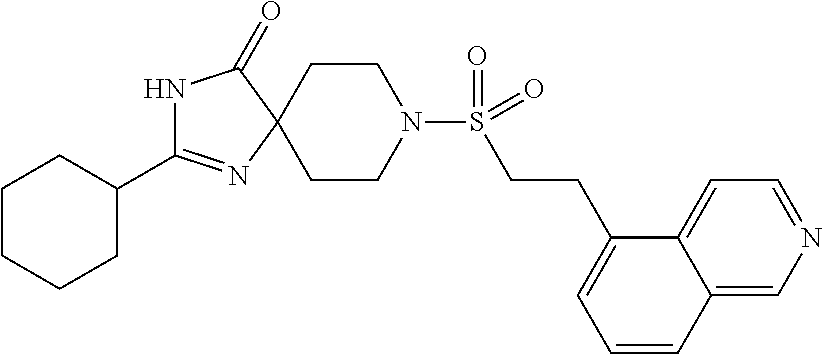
N1C(=O)C2(N=C1C1CCCCC1)CCN(S(=O)(=O)CCC1=CC=CC3=CN=CC=C13)CC2
